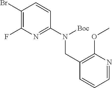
C1(Br)=C(F)N=C(N([Boc])CC2=C(OC)N=CC=C2)C=C1
